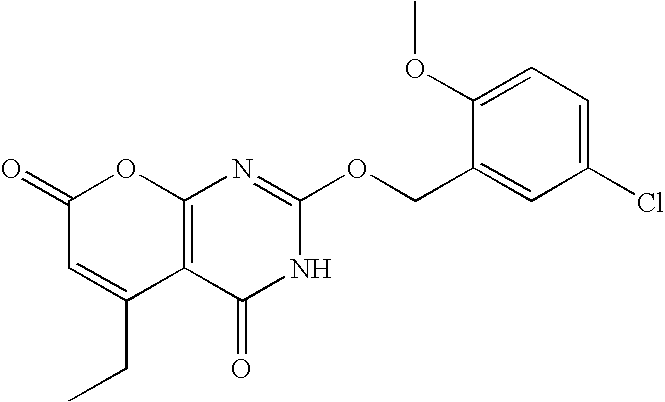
C12=C(C(=O)NC(OCC3=CC(Cl)=CC=C3OC)=N1)C(CC)=CC(=O)O2
